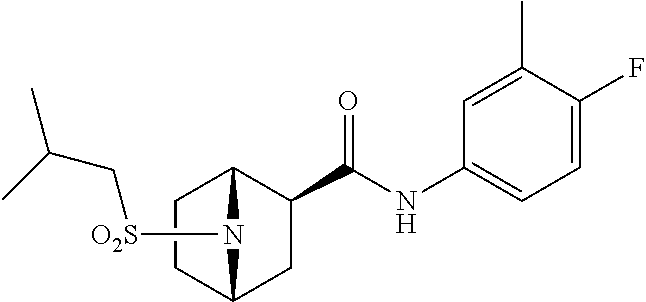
C(NC1=CC=C(F)C(C)=C1)(=O)C1C2CCC(C1)N2[O2S]CC(C)C
